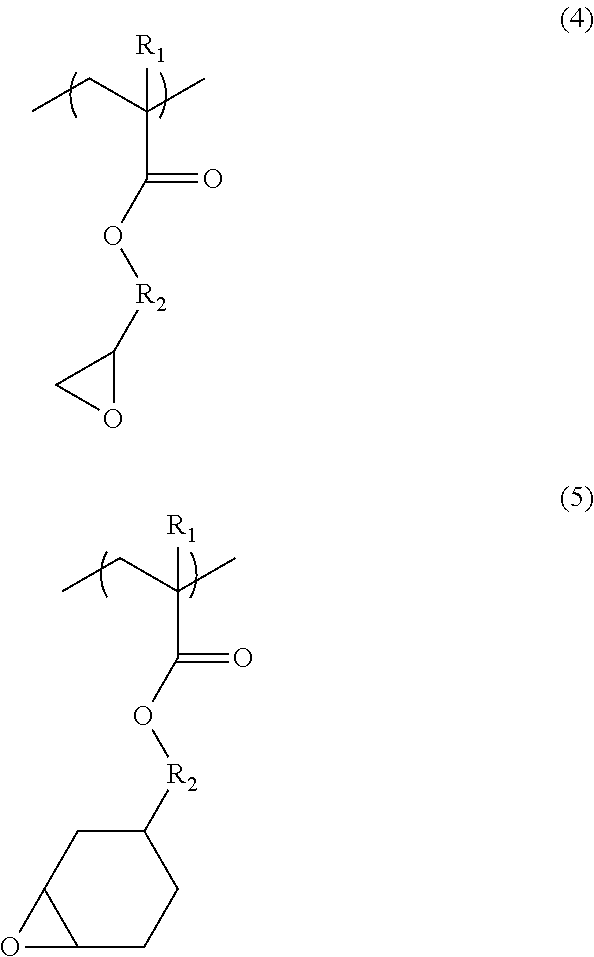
CCC(C)([R1])C(=O)O[R2]C1CO1.CCC(C)([R1])C(=O)O[R2]C1CC2C(CC1)O2
